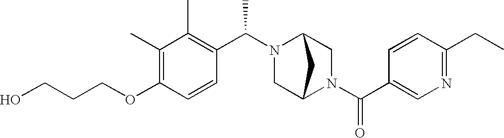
C(OC1=C(C)C(C)=C(C(N2C3CN(C(C4=CN=C(CC)C=C4)=O)C(C2)C3)C)C=C1)CCO
